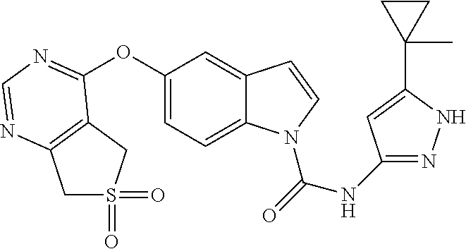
C1(OC2=NC=NC3=C2CS(=O)(=O)C3)=CC=C2C(=C1)C=CN2C(=O)NC1=NNC(C2(C)CC2)=C1
